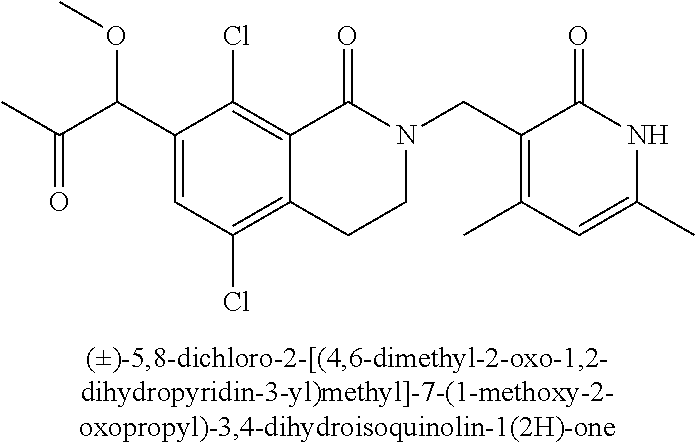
C1(C(C(C)=O)OC)=CC(Cl)=C2C(=C1Cl)C(=O)N(CC1=C(C)C=C(C)NC1=O)CC2
